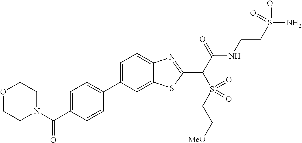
C1(C2=CC=C(C(N3CCOCC3)=O)C=C2)=CC=C2C(=C1)SC(C(C(NCCS(N)(=O)=O)=O)S(=O)(CC[MeO])=O)=N2
